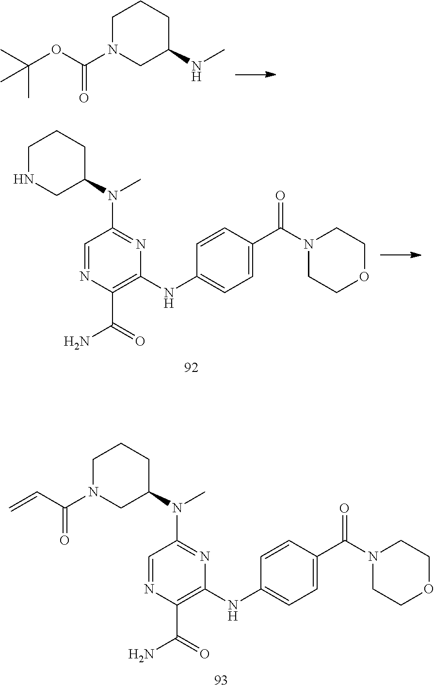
C1NCC(N(C2=NC(NC3=CC=C(C(=O)N4CCOCC4)C=C3)=C(C(N)=O)N=C2)C)CC1.C1N(C(=O)C=C)CC(N(C2=NC(NC3=CC=C(C(=O)N4CCOCC4)C=C3)=C(C(N)=O)N=C2)C)CC1.CC(OC(N1CC(NC)CCC1)=O)(C)C
